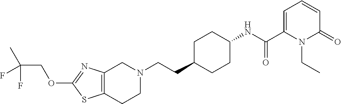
C12=C(CCN(CCC3CCC(NC(C4=CC=CC(=O)N4CC)=O)CC3)C1)SC(OCC(C)(F)F)=N2
